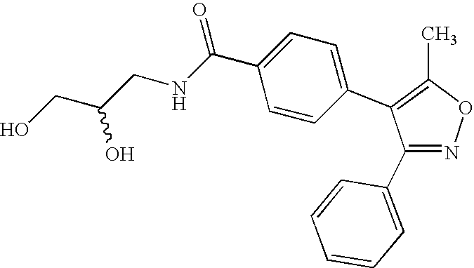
C1(C2=CC=CC=C2)=NOC(C)=C1C1=CC=C(C(NCC(CO)O)=O)C=C1
